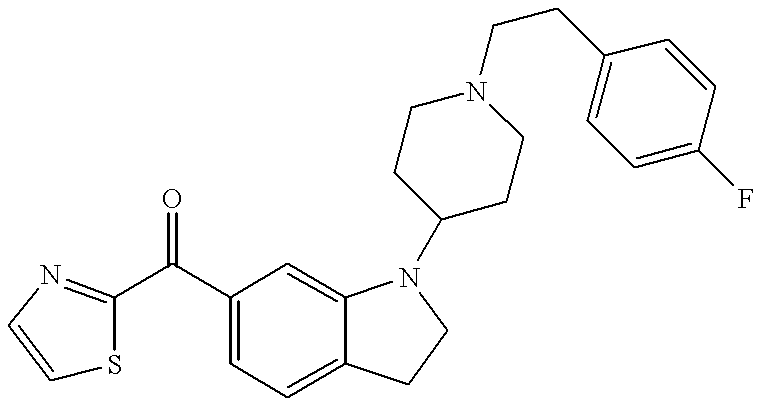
C(C1=CC=C2C(=C1)N(C1CCN(CCC3=CC=C(F)C=C3)CC1)CC2)(=O)C1=NC=CS1
